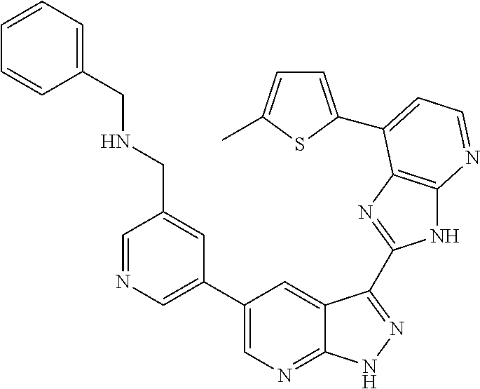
C1=NC=C(C2=CN=C3C(=C2)C(C2=NC4=C(N2)N=CC=C4C2=CC=C(C)S2)=NN3)C=C1CNCC1=CC=CC=C1
